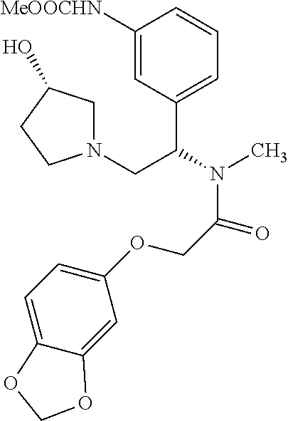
C1([MeOOCHN])=CC(C(CN2CC(O)CC2)N(C)C(=O)COC2=CC=C3C(=C2)OCO3)=CC=C1
